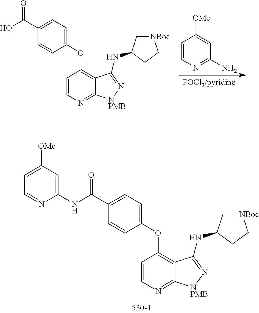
OC(C1=CC=C(OC2=C3C(=NC=C2)[NPMB]N=C3NC2C[NBoc]CC2)C=C1)=O.C1=CN=C(N)C=C1[OMe].N(C(C1=CC=C(OC2=C3C(=NC=C2)[NPMB]N=C3NC2C[NBoc]CC2)C=C1)=O)C1=CC([OMe])=CC=N1
